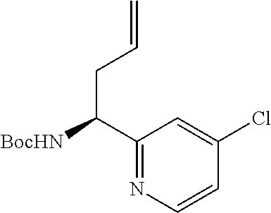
C1(C(CC=C)[BocHN])=NC=CC(Cl)=C1
